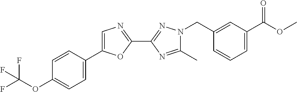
C1(C)=NC(C2=NC=C(C3=CC=C(OC(F)(F)F)C=C3)O2)=NN1CC1=CC(C(OC)=O)=CC=C1
